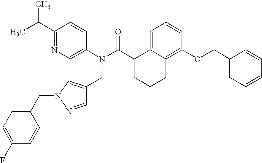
C1(C(C)C)=NC=C(N(C(C2CCCC3=C(OCC4=CC=CC=C4)C=CC=C23)=O)CC2=CN(CC3=CC=C(F)C=C3)N=C2)C=C1
